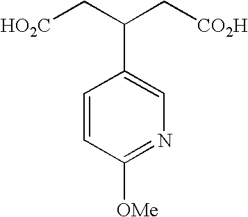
C1=CC(C(C[HO2C])C[CO2H])=CN=C1[OMe]
